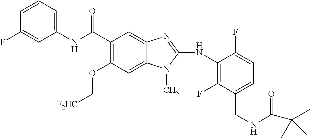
C1=CC=C(NC(C2=C(OC[F2HC])C=C3C(=C2)N=C(NC2=C(F)C(CNC(C(C)(C)C)=O)=CC=C2F)N3C)=O)C=C1F
